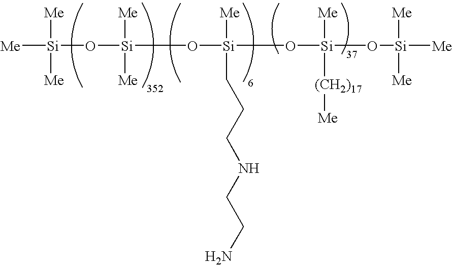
[Si]([Me])([Me])([Me])O[Si]([Me])([Me])O[Si](CCCNCCN)([Me])O[Si]([Me])(O[Si]([Me])([Me])[Me])[(CH2)17][Me]
